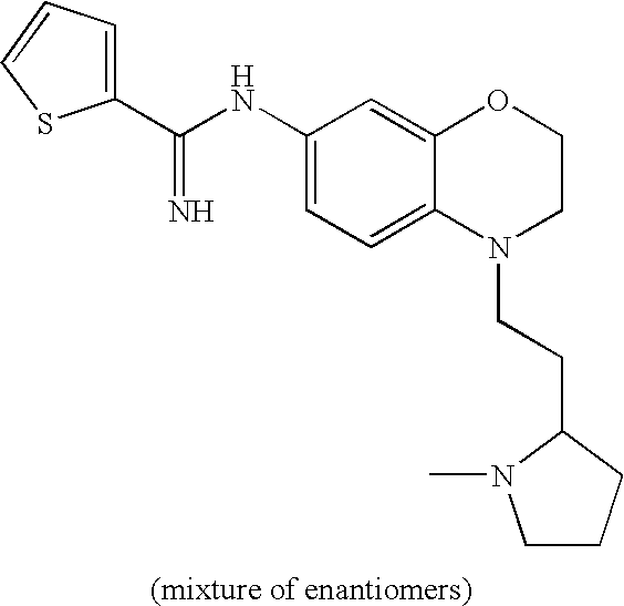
C1(C(NC2=CC=C3C(=C2)OCCN3CCC2CCCN2C)=N)=CC=CS1
